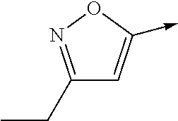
C1(CC)=NOC(->C)=C1
